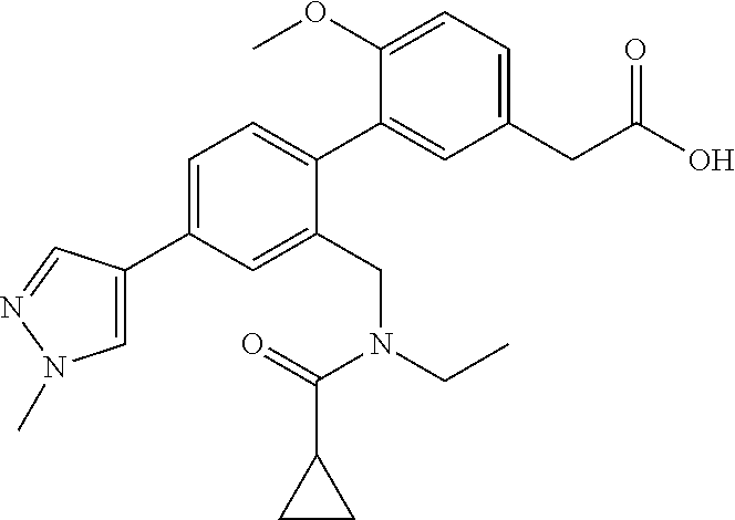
C1=C(C2=CC=C(C3=CC(CC(O)=O)=CC=C3OC)C(CN(CC)C(=O)C3CC3)=C2)C=NN1C
